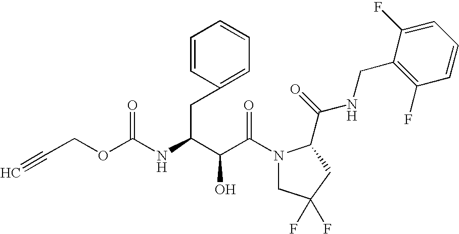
C(C(N1CC(F)(F)CC1C(NCC1=C(F)C=CC=C1F)=O)=O)(O)C(CC1=CC=CC=C1)NC(=O)OCC#C
